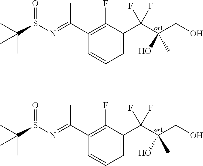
CC(S(N=C(C)C1=C(F)C(C(C(CO)(O)C)(F)F)=CC=C1)=O)(C)C.CC(S(N=C(C)C1=C(F)C(C(C(CO)(O)C)(F)F)=CC=C1)=O)(C)C
